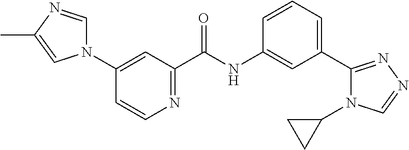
N1(C2=CC(C(=O)NC3=CC(C4=NN=CN4C4CC4)=CC=C3)=NC=C2)C=NC(C)=C1
